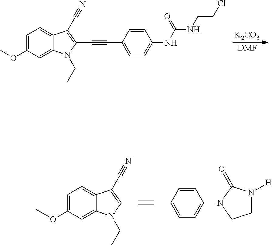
C1=C(OC)C=C2C(=C1)C(C#N)=C(C#CC1=CC=C(NC(=O)NCCCl)C=C1)N2CC.[K2CO3].[DMF].C1=C(OC)C=C2C(=C1)C(C#N)=C(C#CC1=CC=C(N3CCN([H])C3=O)C=C1)N2CC
